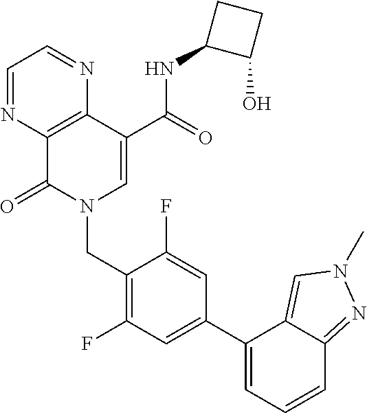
C1=NC2=C(N=C1)C(C(=O)NC1C(O)CC1)=CN(CC1=C(F)C=C(C3=CC=CC4=NN(C)C=C34)C=C1F)C2=O
